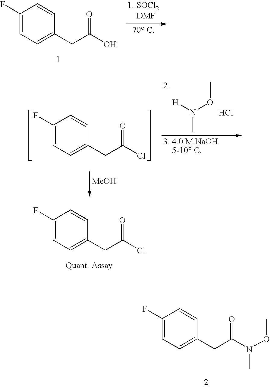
C1(F)=CC=C(CC(O)=O)C=C1.N(C)([H])OC.C1(F)=CC=C(CC(Cl)=O)C=C1.C1(F)=CC=C(CC(Cl)=O)C=C1.Cl.[MeOH].C1(F)=CC=C(CC(N(OC)C)=O)C=C1
